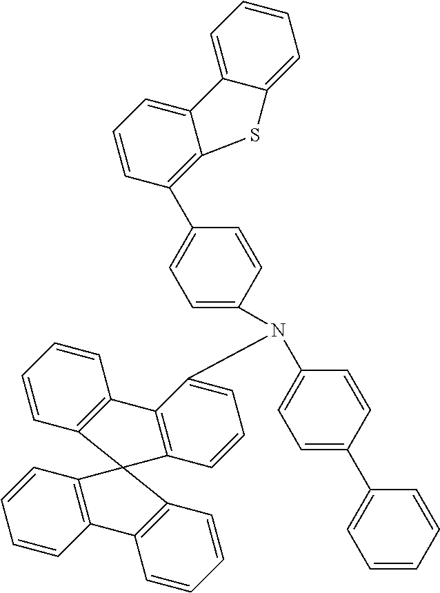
C1=CC2=C(C=C1)C1=C(C=CC=C1N(C1=CC=C(C3=CC=CC=C3)C=C1)C1=CC=C(C3=C4C(=CC=C3)C3=CC=CC=C3S4)C=C1)C21C2=C(C=CC=C2)C2=C1C=CC=C2
